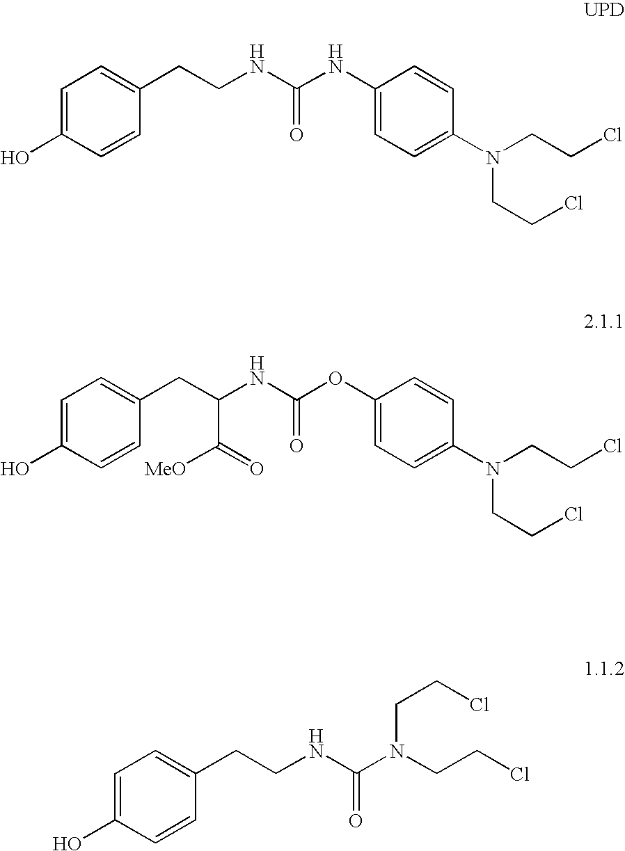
C1=C(O)C=CC(CCNC(NC2=CC=C(N(CCCl)CCCl)C=C2)=O)=C1.C1=C(O)C=CC(CC(NC(OC2=CC=C(N(CCCl)CCCl)C=C2)=O)C(=O)[MeO])=C1.C1=C(O)C=CC(CCNC(N(CCCl)CCCl)=O)=C1
